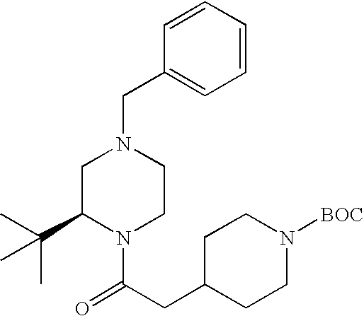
C1=CC(CN2CC(C(C)(C)C)N(C(CC3CCN([BOC])CC3)=O)CC2)=CC=C1
